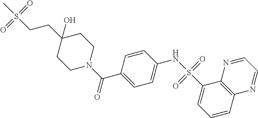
C1CN(C(C2=CC=C(NS(=O)(=O)C3=CC=CC4=C3N=CC=N4)C=C2)=O)CCC1(O)CCS(C)(=O)=O
